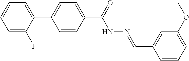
C1=C(F)C(C2=CC=C(C(=O)NN=CC3=CC(OC)=CC=C3)C=C2)=CC=C1
